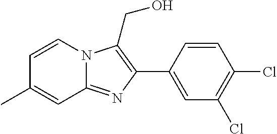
C1(C)=CC2=NC(C3=CC(Cl)=C(Cl)C=C3)=C(CO)N2C=C1
